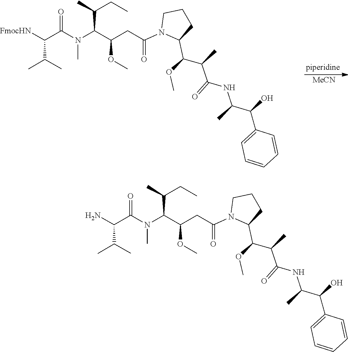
C1(C(C(C)NC(=O)C(C(OC)C2N(C(CC(OC)C(N(C)C(C(C(C)C)[FmocHN])=O)C(C)CC)=O)CCC2)C)O)=CC=CC=C1.[MeCN].C1(C(C(C)NC(=O)C(C(OC)C2N(C(CC(OC)C(N(C)C(C(C(C)C)N)=O)C(C)CC)=O)CCC2)C)O)=CC=CC=C1
